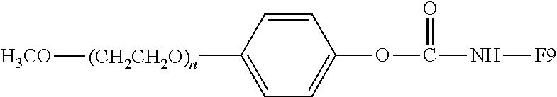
N(C(=O)OC1=CC=C([(CH2CH2O)n][H3CO])C=C1)[F9]
